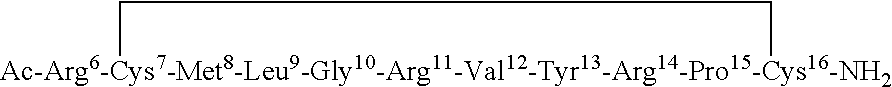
[Ac-Arg6-Cys7-Met8-Leu9-Gly10-Arg11-Val12-Tyr13-Arg14-Pro15-Cys16-NH2]1CC1
